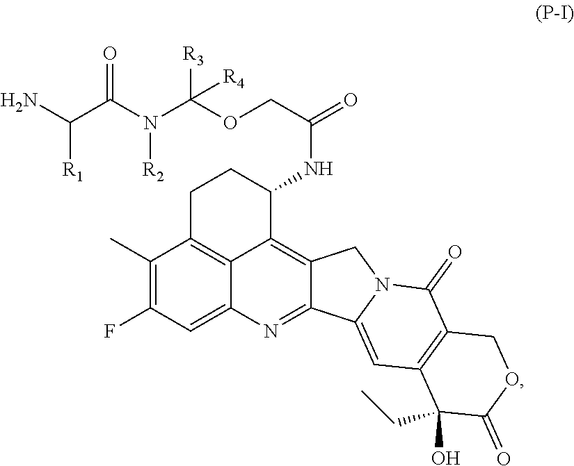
C1C2=C3C(=C4C(=NC3=CC(F)=C2C)C2=CC3=C(C(=O)N2C4)COC(=O)C3(CC)O)C(NC(COC(N(C(C(N)[R1])=O)[R2])([R3])[R4])=O)C1
